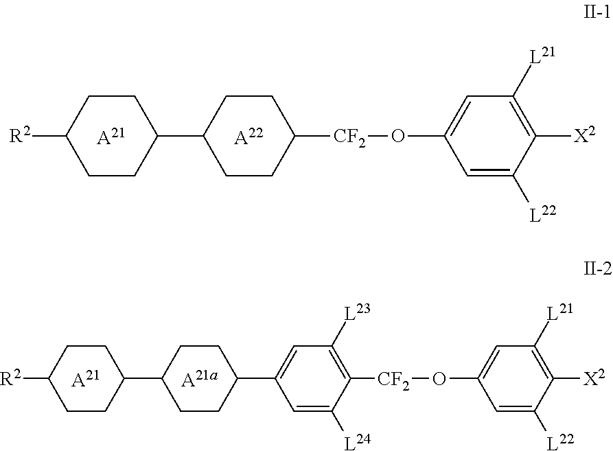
[A21].C1CC(C2CCC(C3=CC([L23])=C([CF2]OC4=CC([L21])=C([X2])C([L22])=C4)C([L24])=C3)CC2)CCC1[R2].C1CC(C2CCC([CF2]OC3=CC([L21])=C([X2])C([L22])=C3)CC2)CCC1[R2].[A21].[A22]
